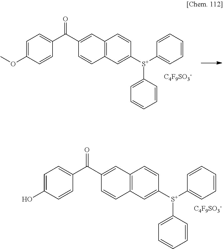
[C4F9SO3-].C12=C(C=C([S+](C3=CC=CC=C3)C3=CC=CC=C3)C=C1)C=CC(C(C1=CC=C(O)C=C1)=O)=C2.[C4F9SO3-].C12=C(C=C([S+](C3=CC=CC=C3)C3=CC=CC=C3)C=C1)C=CC(C(C1=CC=C(OC)C=C1)=O)=C2
